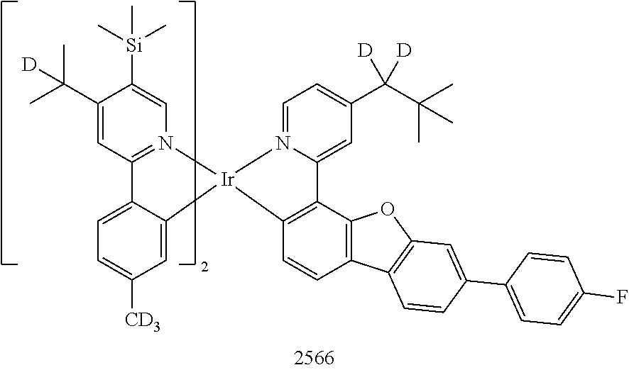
C1(C(C(C)(C)C)([D])[D])=CC=N2C(=C1)C1=C(C=CC3=C1OC1=C3C=CC(C3=CC=C(F)C=C3)=C1)[Ir]21N2=C(C=C(C(C)(C)[D])C([Si](C)(C)C)=C2)C2=CC=C([CD3])C=C21
